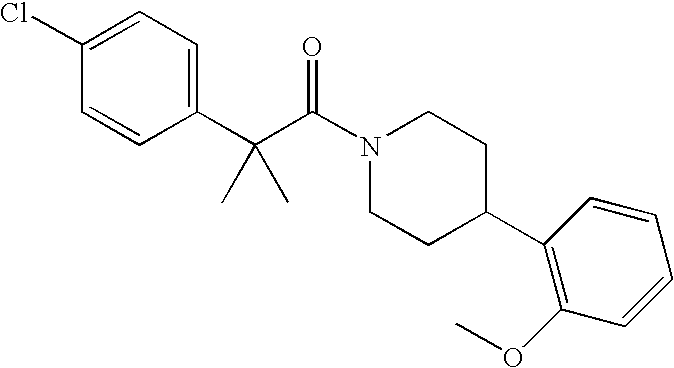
C1(Cl)=CC=C(C(C(N2CCC(C3=C(OC)C=CC=C3)CC2)=O)(C)C)C=C1
